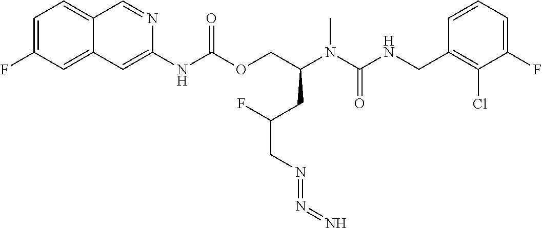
C1=CC(CNC(N(C(COC(NC2=CC3=CC(F)=CC=C3C=N2)=O)CC(CN=N=N)F)C)=O)=C(Cl)C(F)=C1
